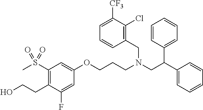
C1=C(F)C(CCO)=C(S(C)(=O)=O)C=C1OCCCN(CC(C1=CC=CC=C1)C1=CC=CC=C1)CC1=C(Cl)C([CF3])=CC=C1
